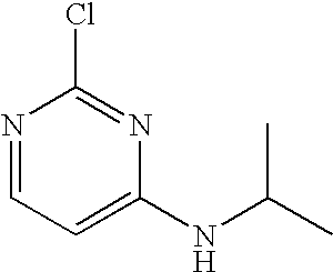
ClC1=NC(NC(C)C)=CC=N1
